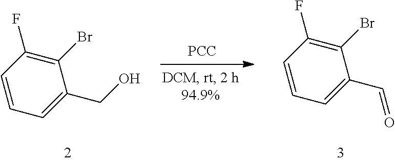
C1(Br)=C(F)C=CC=C1CO.[PCC].C1(Br)=C(F)C=CC=C1C=O
